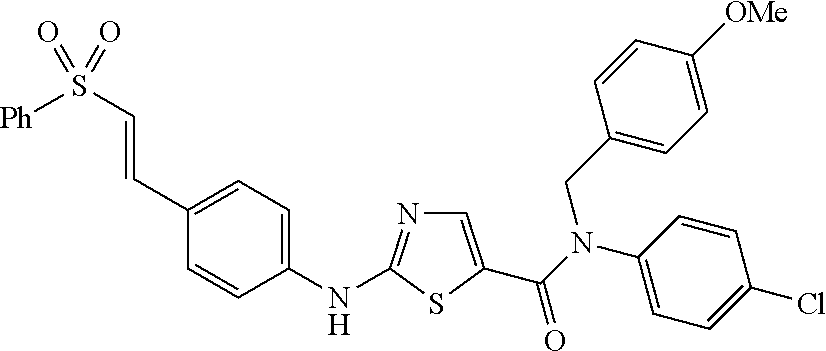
C1(NC2=NC=C(C(=O)N(C3=CC=C(Cl)C=C3)CC3=CC=C([OMe])C=C3)S2)=CC=C(C=CS([Ph])(=O)=O)C=C1
